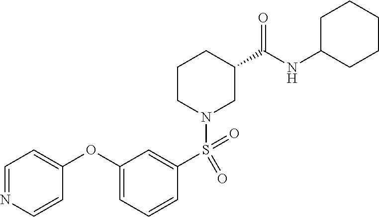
C1C(NC(C2CCCN(S(C3=CC(OC4=CC=NC=C4)=CC=C3)(=O)=O)C2)=O)CCCC1
